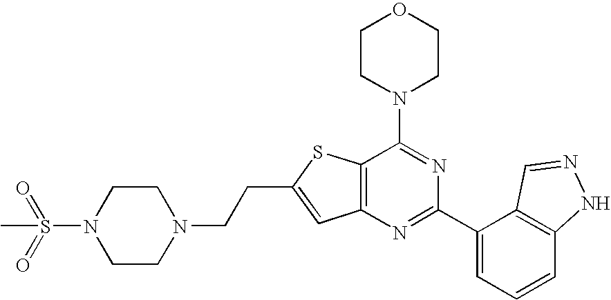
C1CN(C2=NC(C3=CC=CC4=C3C=NN4)=NC3=C2SC(CCN2CCN(S(=O)(=O)C)CC2)=C3)CCO1
